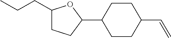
C1(CCC)CCC(C2CCC(C=C)CC2)O1
